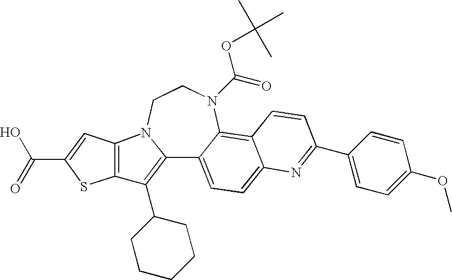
C12=C(C3CCCCC3)C3=C(N1CCN(C(=O)OC(C)(C)C)C1=C4C(=CC=C21)N=C(C1=CC=C(OC)C=C1)C=C4)C=C(C(O)=O)S3
